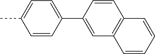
C1=CC(C2=CC3=C(C=C2)C=CC=C3)=CC=C1C
